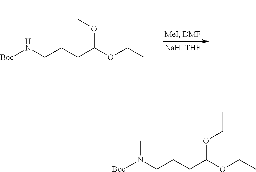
[Boc]NCCCC(OCC)OCC.[Boc]N(CCCC(OCC)OCC)C
